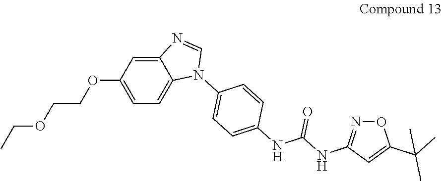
C12=CC(OCCOCC)=CC=C1N(C1=CC=C(NC(NC3=NOC(C(C)(C)C)=C3)=O)C=C1)C=N2
